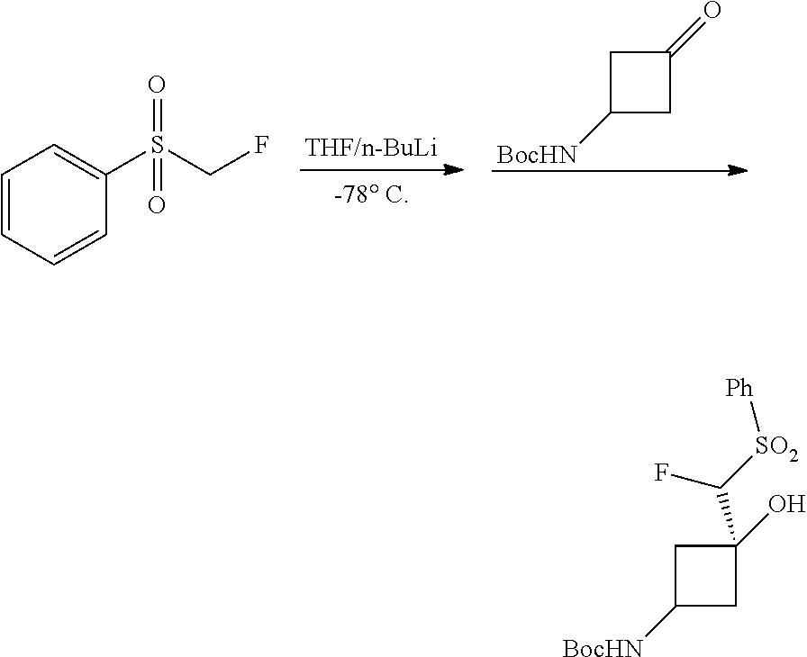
C1=CC=CC(S(CF)(=O)=O)=C1.C1([BocHN])CC(=O)C1.C1([BocHN])CC(O)(C([SO2][Ph])F)C1
